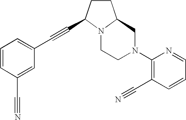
C1(N2CCN3C(C#CC4=CC=CC(C#N)=C4)CCC3C2)=C(C#N)C=CC=N1
